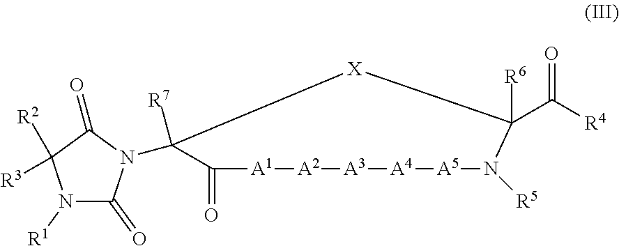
C1(=O)[A1][A2][A3][A4][A5]N([R5])C(C([R4])=O)([R6])[X]C1([R7])N1C(=O)N([R1])C([R2])([R3])C1=O
